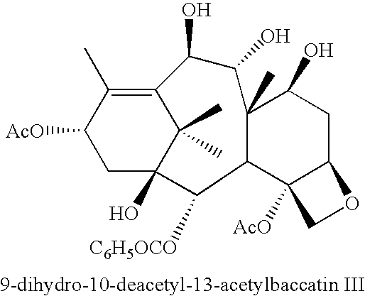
C12=C(C)C([AcO])CC(O)(C1(C)C)C([C6H5OCO])C1C3([AcO])C(CC(O)C1(C)C(O)C2O)OC3
